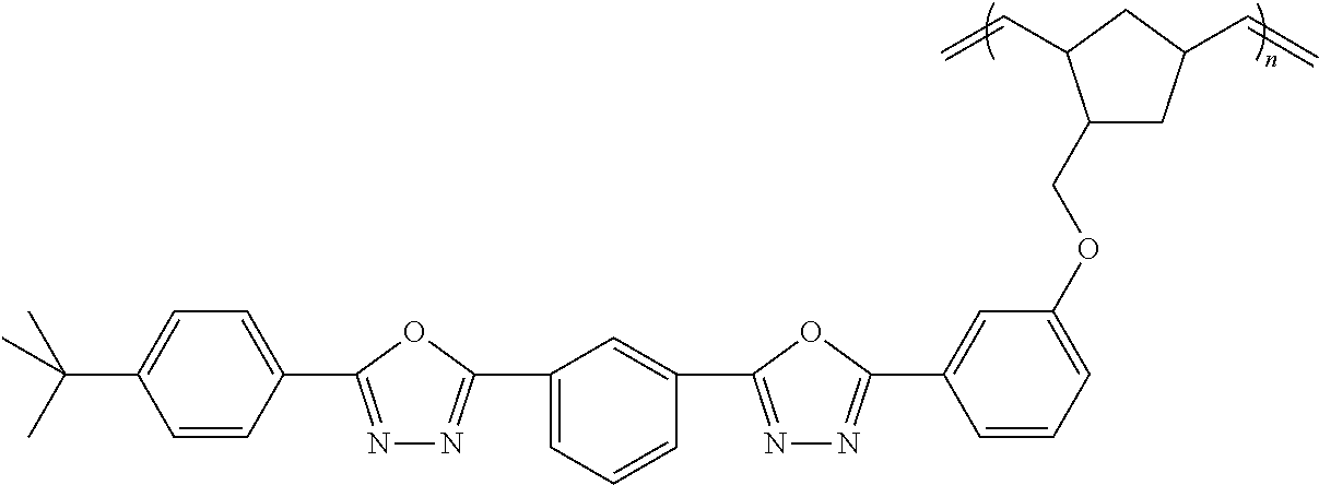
C1=CC(C2=NN=C(C3=CC=CC(C4=NN=C(C5=CC(OCC6CC(C=C)CC6C=C)=CC=C5)O4)=C3)O2)=CC=C1C(C)(C)C
